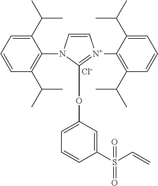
C1(C(C)C)=CC=CC(C(C)C)=C1N1C=C[N+](C2=C(C(C)C)C=CC=C2C(C)C)=C1OC1=CC=CC(S(C=C)(=O)=O)=C1.[Cl-]
